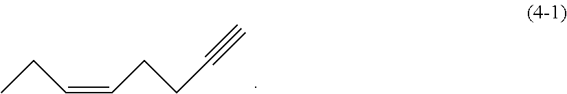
CCC=CCCC#C
